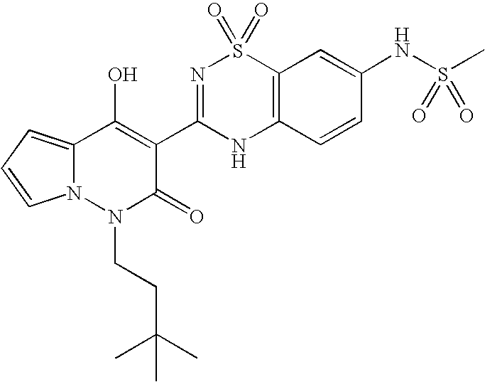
C12=CC=CN1N(CCC(C)(C)C)C(=O)C(C1=NS(=O)(=O)C3=C(N1)C=CC(NS(=O)(C)=O)=C3)=C2O
